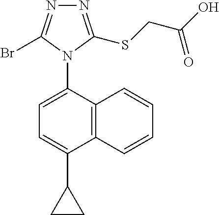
C12=C(C(N3C(Br)=NN=C3SCC(O)=O)=CC=C1C1CC1)C=CC=C2
